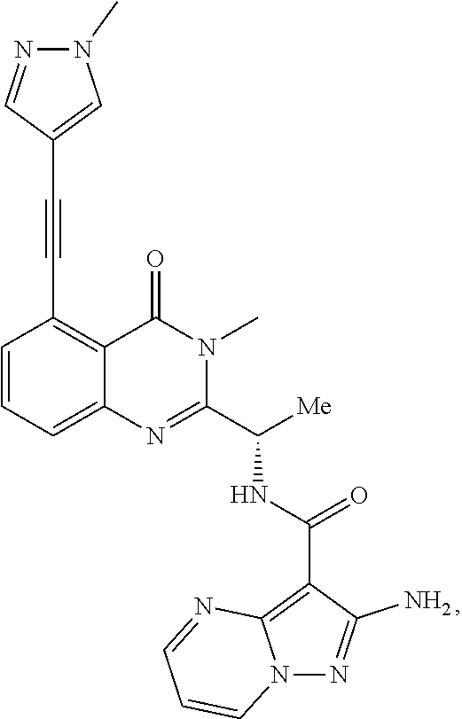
C1=CC=C2C(=C1C#CC1=CN(C)N=C1)C(=O)N(C)C(C([Me])NC(=O)C1=C3N(N=C1N)C=CC=N3)=N2
